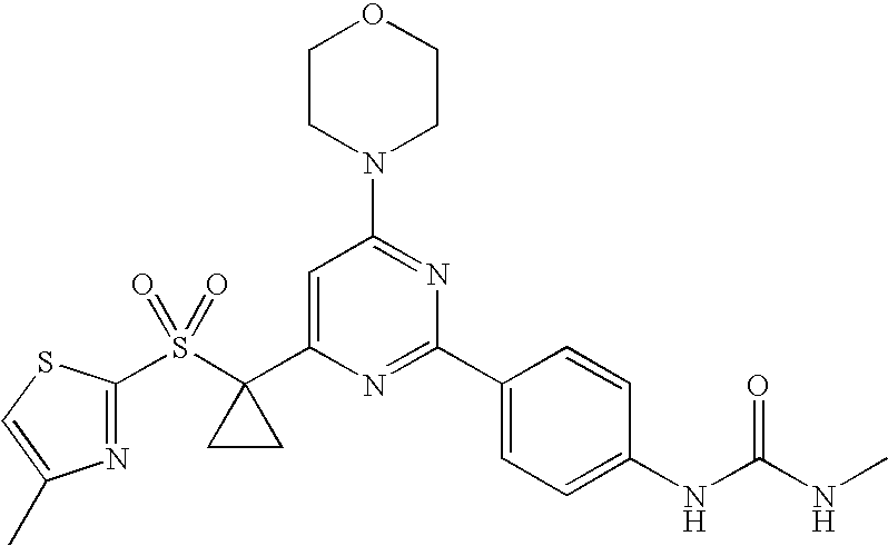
N1=C(S(C2(C3=CC(N4CCOCC4)=NC(C4=CC=C(NC(NC)=O)C=C4)=N3)CC2)(=O)=O)SC=C1C
